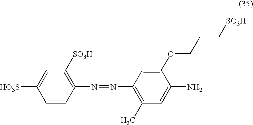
C1=C([HO3S])C=CC(N=NC2=C(C)C=C(N)C(OCCC[SO3H])=C2)=C1[SO3H]
